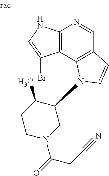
C12=C(C3=C(C=N1)C=CN3C1C(C)CCN(C(=O)CC#N)C1)C(Br)=CN2
